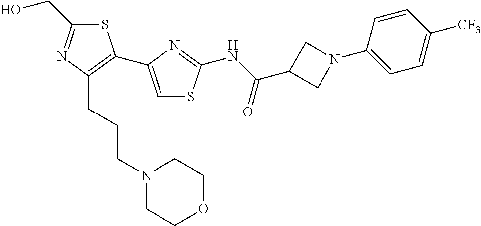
S1C(CO)=NC(CCCN2CCOCC2)=C1C1=CSC(NC(C2CN(C3=CC=C([CF3])C=C3)C2)=O)=N1
